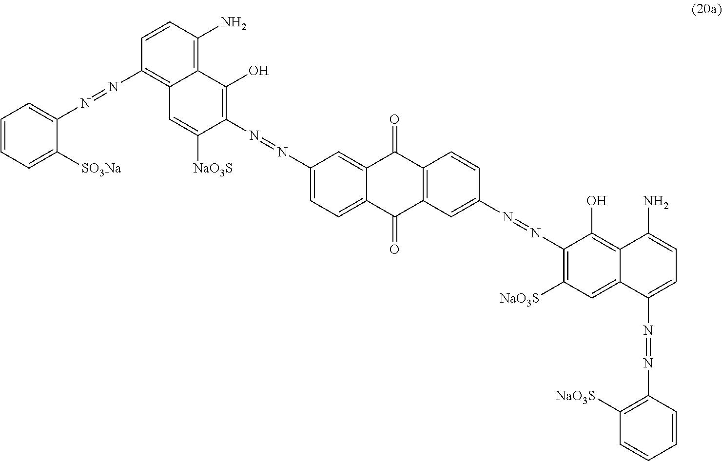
C1=CC(N)=C2C(=C1N=NC1=CC=CC=C1[SO3Na])C=C([NaO3S])C(N=NC1=CC=C3C(=C1)C(=O)C1=C(C3=O)C=C(N=NC3=C([NaO3S])C=C4C(=C3O)C(N)=CC=C4N=NC3=C([NaO3S])C=CC=C3)C=C1)=C2O
